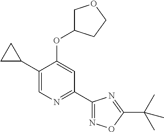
C1(C2CC2)=CN=C(C2=NOC(C(C)(C)C)=N2)C=C1OC1COCC1
